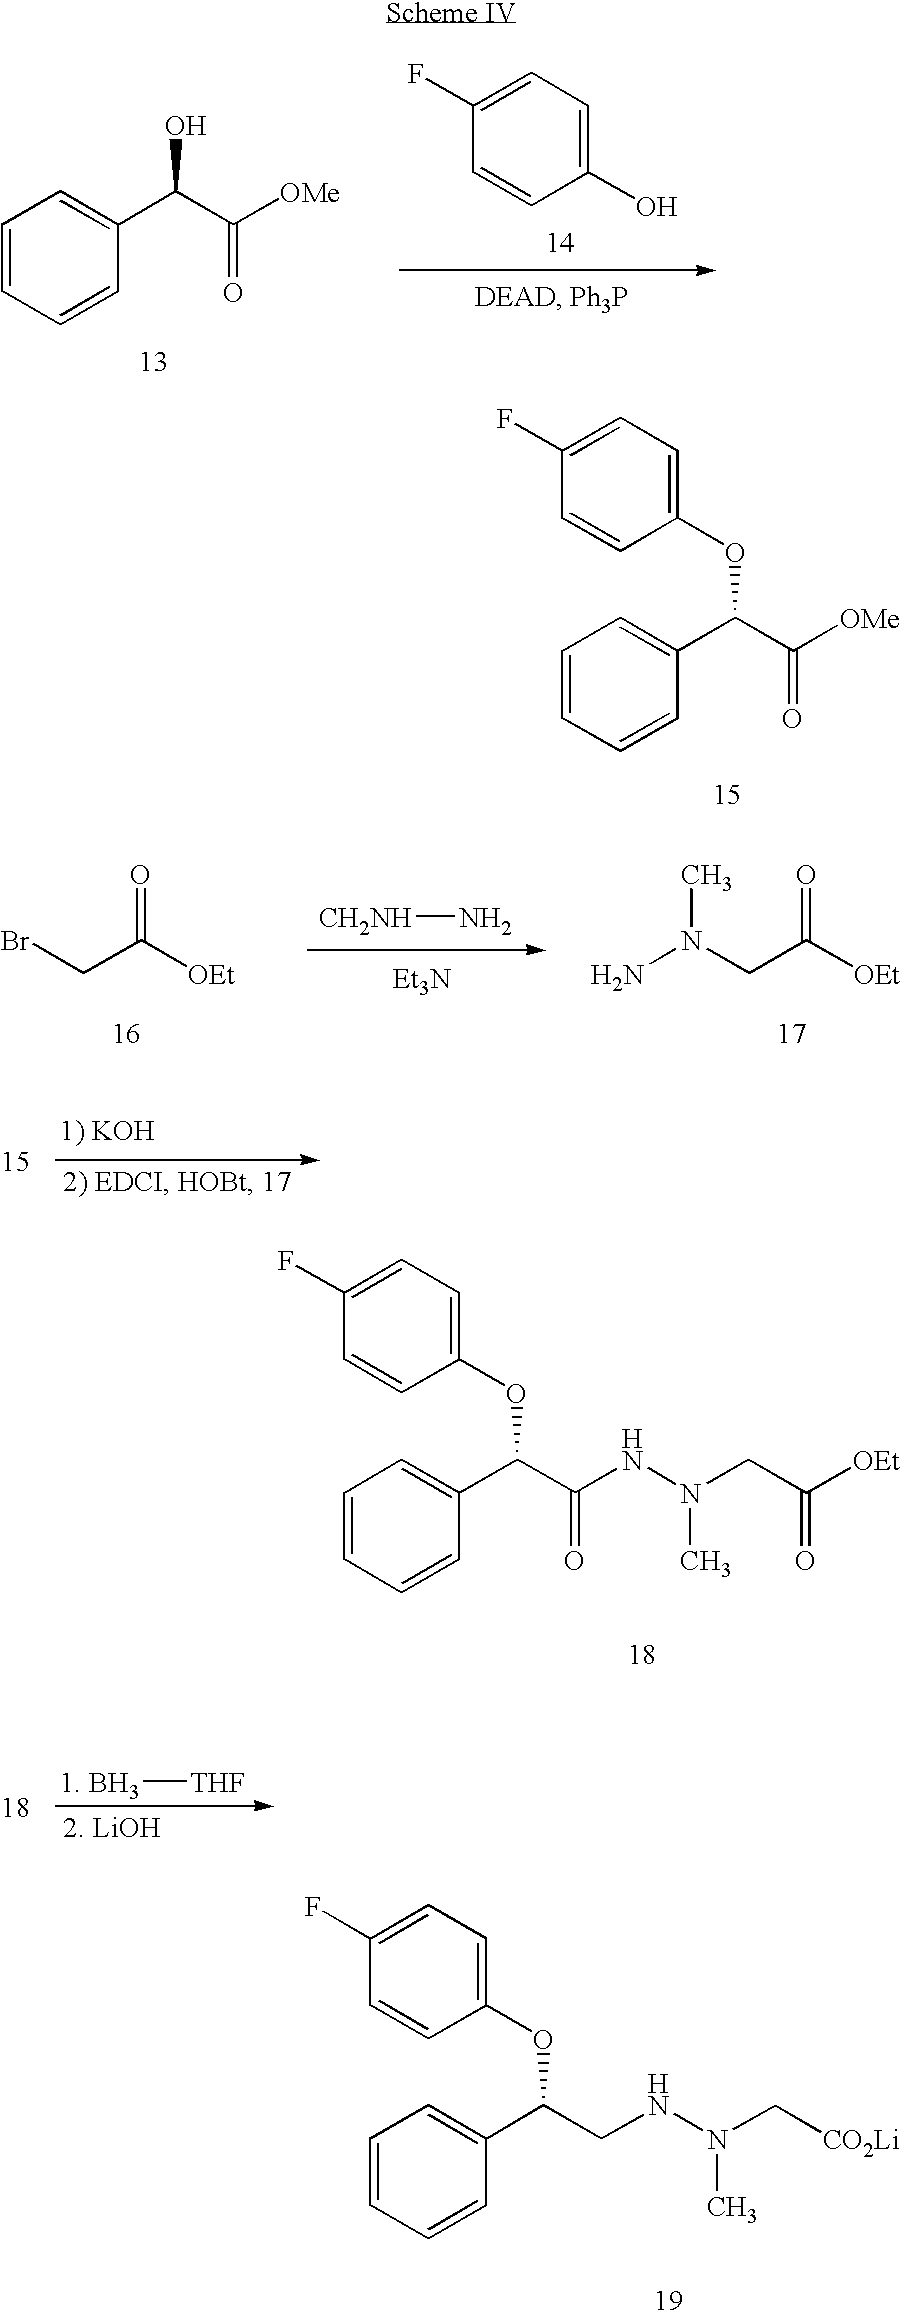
C1(O)=CC=C(F)C=C1.C1=CC=CC(C(C(=O)[OMe])O)=C1.C1(OC(C2=CC=CC=C2)C(=O)[OMe])=CC=C(F)C=C1.[CH2NH]N.[Et3N].BrCC([OEt])=O.N(CC([OEt])=O)(N)C.C1(OC(C2=CC=CC=C2)C(=O)NN(CC([OEt])=O)C)=CC=C(F)C=C1.[1. BH3][THF].C1(OC(C2=CC=CC=C2)CNN(C[CO2Li])C)=CC=C(F)C=C1
